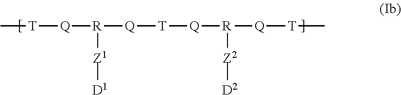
C[T][Q][R]([Q][T][Q][R]([Q][T]C)[Z2][D2])[Z1][D1]
